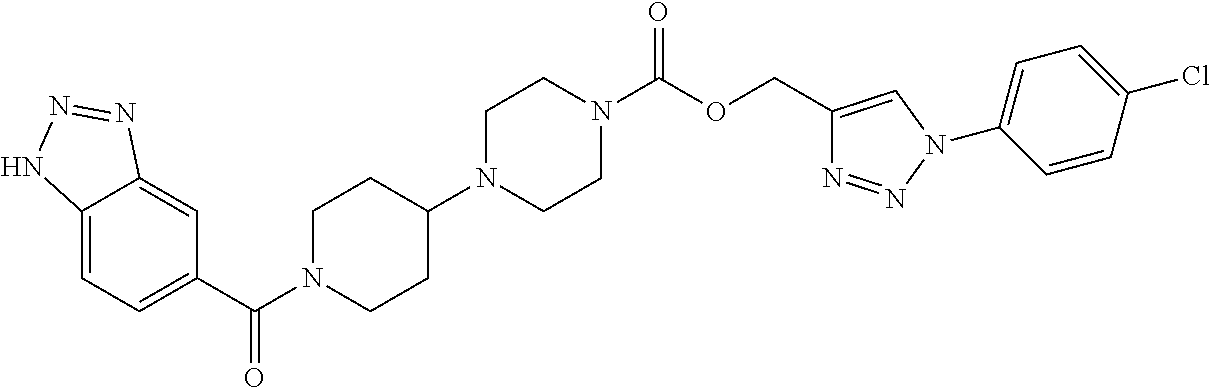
C12=CC=C(C(=O)N3CCC(N4CCN(C(=O)OCC5=CN(C6=CC=C(Cl)C=C6)N=N5)CC4)CC3)C=C1N=NN2
